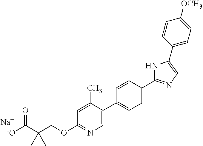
[-O]C(C(COC1=NC=C(C2=CC=C(C3=NC=C(C4=CC=C([OCH3])C=C4)N3)C=C2)C(C)=C1)(C)C)=O.[Na]
